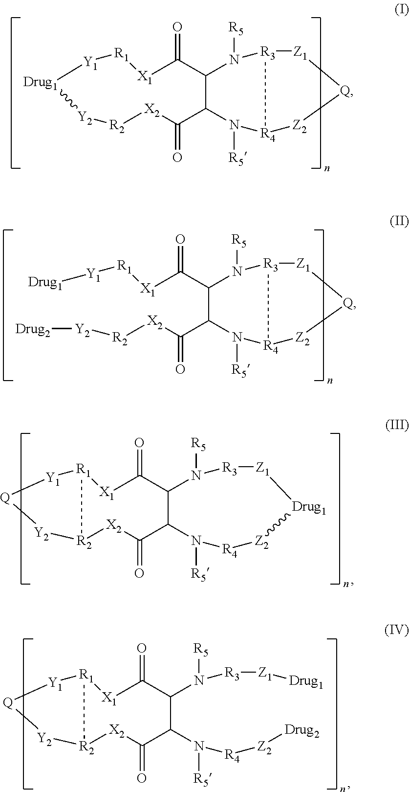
[X1]1C(=O)C2C(C(=O)[X2][R2][Y2][Drug1][Y1][R1]1)N([R5])[R4]1[R3](N2[R5])[Z1][Q][Z2]1.[X1](C(C1C(C([X2][R2][Y2][Drug2])=O)N([R5])[R4]2[R3](N1[R5])[Z1][Q][Z2]2)=O)[R1][Y1][Drug1].[X1]1C(=O)C2C(C(=O)[X2][R2]3[R1]1[Y1][Q][Y2]3)N([R5])[R4][Z2][Drug1][Z1][R3]N2[R5].[X1]1C(=O)C(N([R3][Z1][Drug1])[R5])C(N([R4][Z2][Drug2])[R5])C(=O)[X2][R2]2[R1]1[Y1][Q][Y2]2
